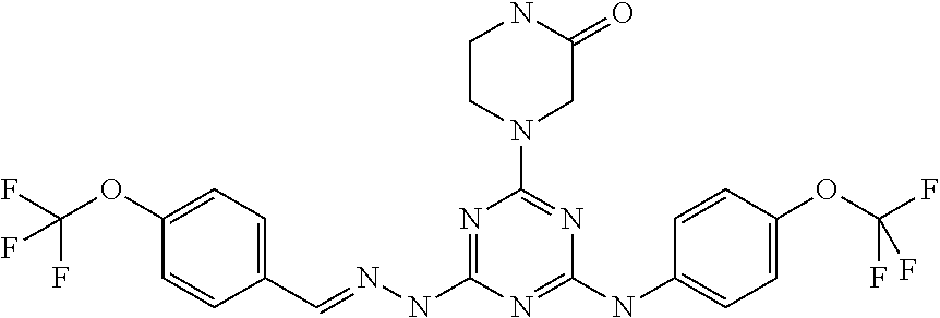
C1(C=NNC2=NC(N3CC(=O)NCC3)=NC(NC3=CC=C(OC(F)(F)F)C=C3)=N2)=CC=C(OC(F)(F)F)C=C1
